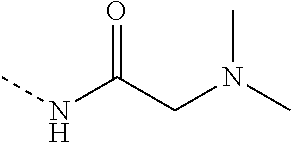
N(CC(NC)=O)(C)C
